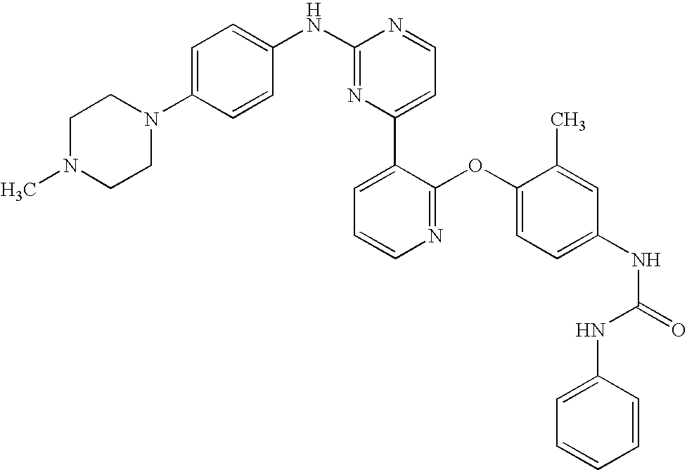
C1(NC2=CC=C(N3CCN(C)CC3)C=C2)=NC(C2=CC=CN=C2OC2=CC=C(NC(=O)NC3=CC=CC=C3)C=C2C)=CC=N1
